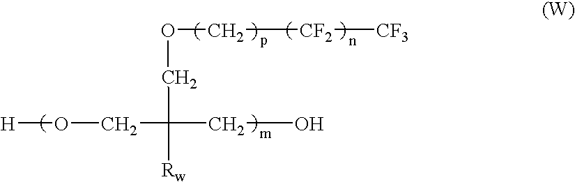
[H]OCC(COC[CF2][CF3])(CO)[Rw]
